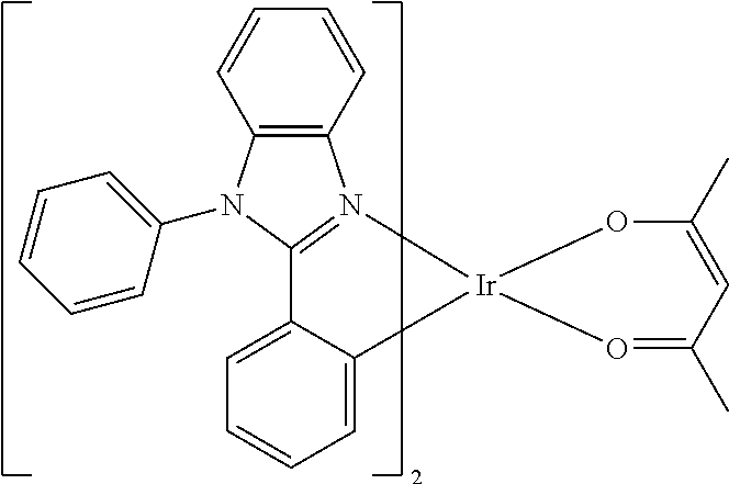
C12=C(C=CC=C1)N1=C(N2C2=CC=CC=C2)C2=CC=CC=C2[Ir]12O=C(C)C=C(C)O2
